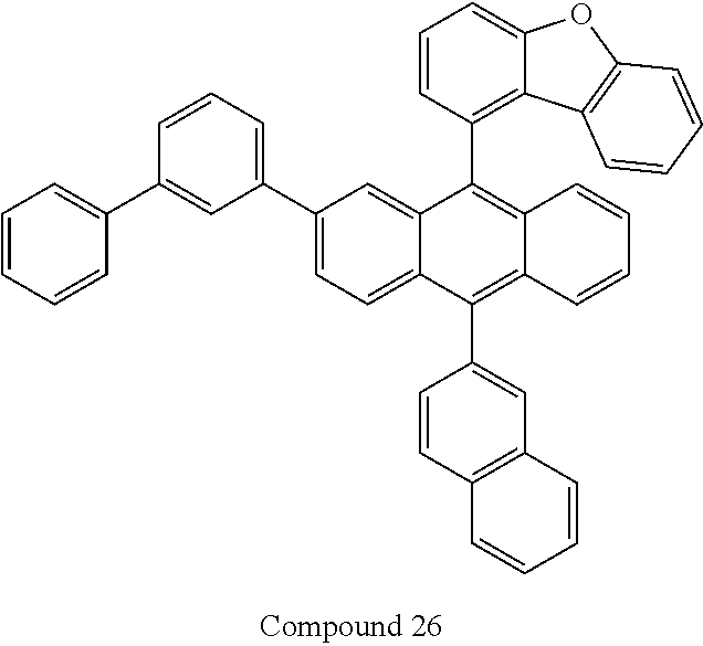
C12=CC(C3=CC=CC(C4=CC=CC=C4)=C3)=CC=C1C(C1=CC3=C(C=C1)C=CC=C3)=C1C(=C2C2=C3C(=CC=C2)OC2=C3C=CC=C2)C=CC=C1
